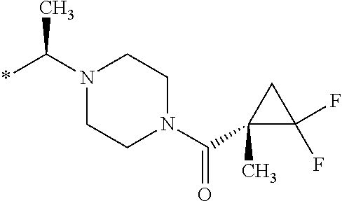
N1(C(*)C)CCN(C(C2(C)C(F)(F)C2)=O)CC1
